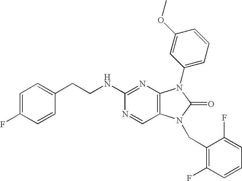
C(NC1=NC2=C(C=N1)N(CC1=C(F)C=CC=C1F)C(=O)N2C1=CC=CC(OC)=C1)CC1=CC=C(F)C=C1
